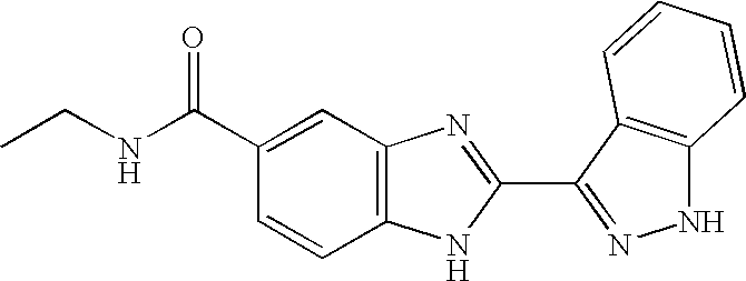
C12=C(C=C(C(=O)NCC)C=C1)N=C(C1=NNC3=C1C=CC=C3)N2
